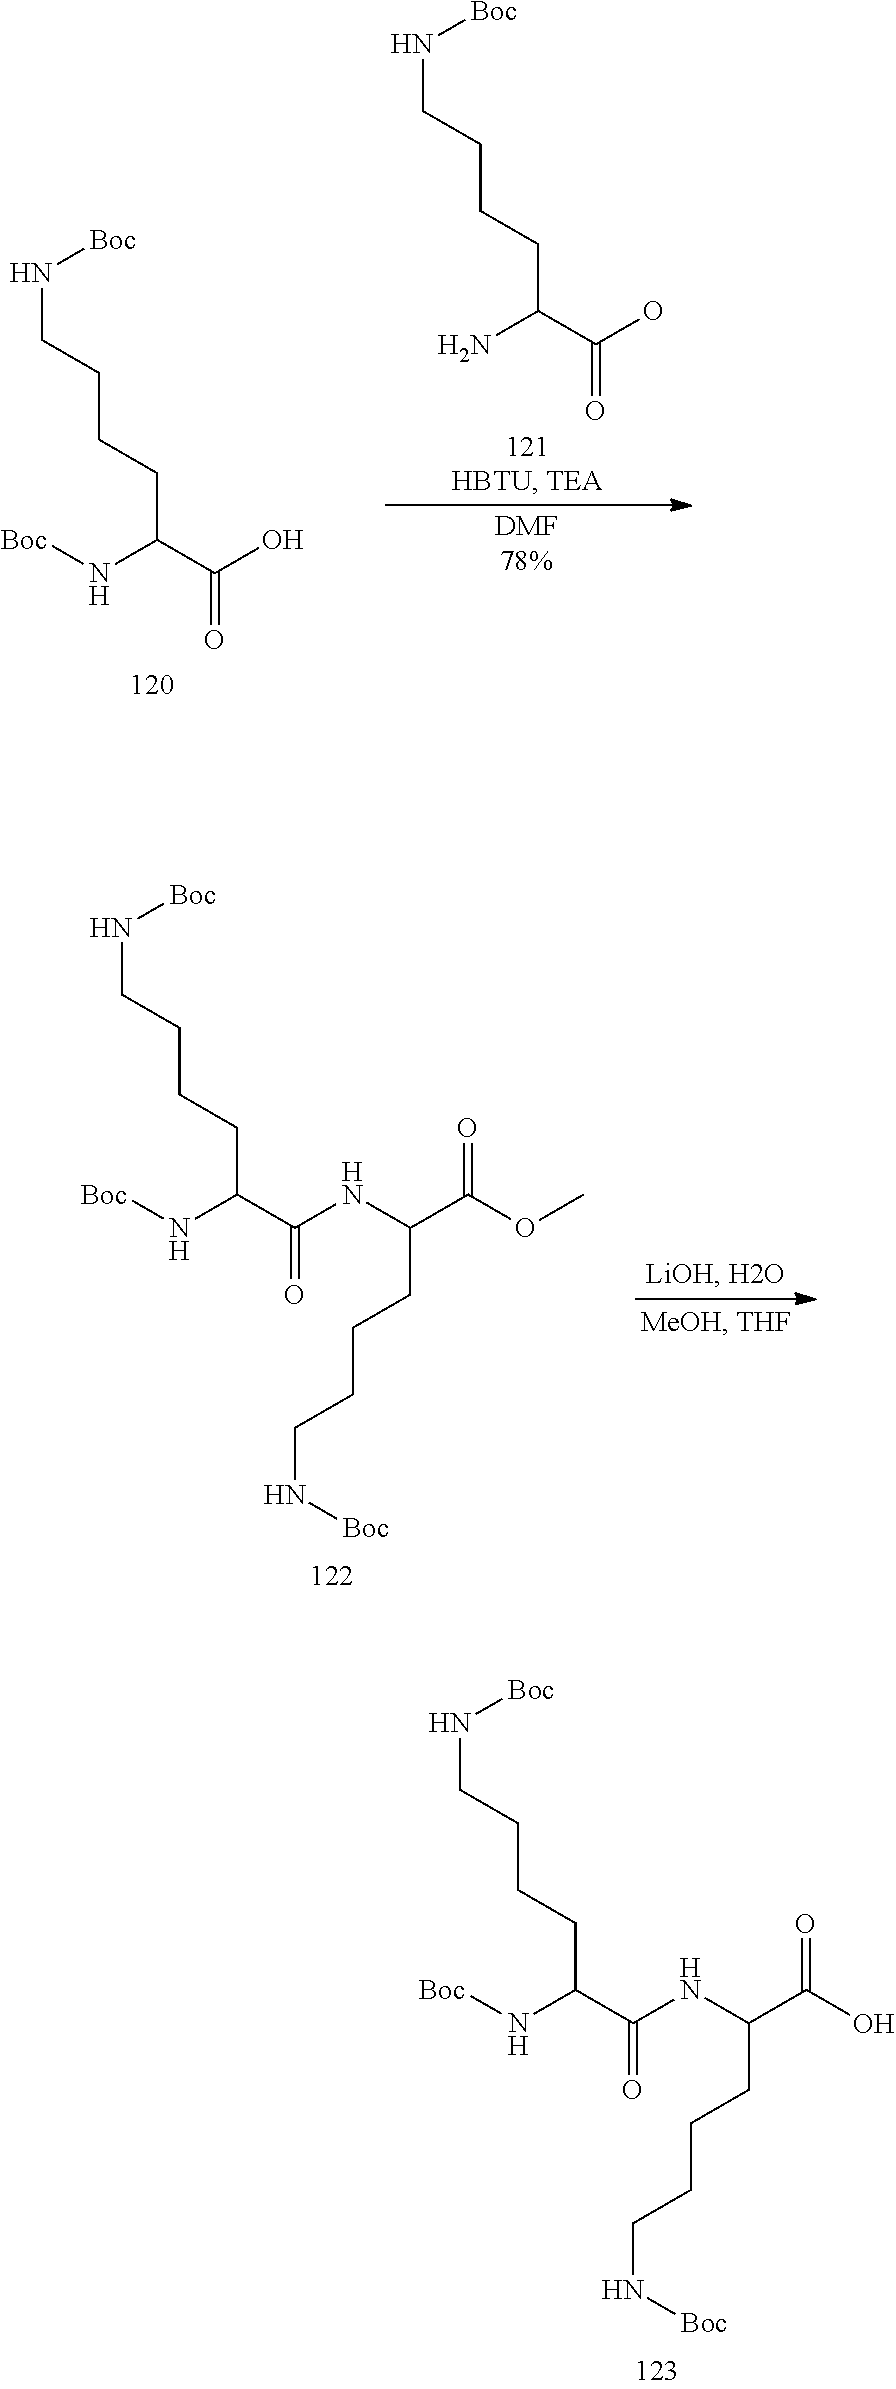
[Boc]NC(C(NC(C(O)=O)CCCCN[Boc])=O)CCCCN[Boc].[Boc]NC(C(O)=O)CCCCN[Boc].NC(C(O)=O)CCCCN[Boc].[Boc]NC(C(NC(C(OC)=O)CCCCN[Boc])=O)CCCCN[Boc]
